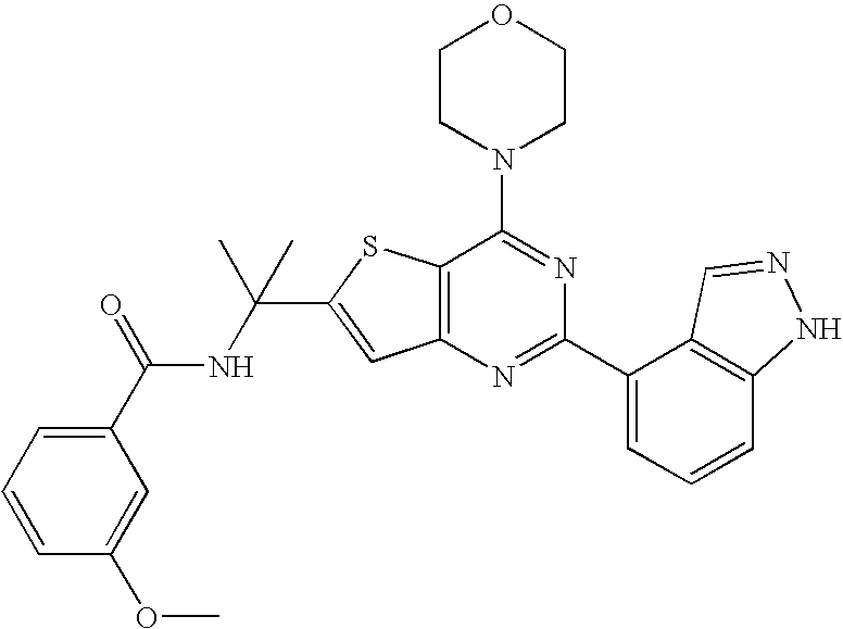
C1CN(C2=NC(C3=CC=CC4=C3C=NN4)=NC3=C2SC(C(NC(C2=CC=CC(OC)=C2)=O)(C)C)=C3)CCO1
